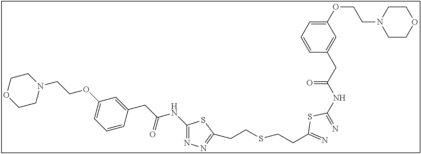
C1(NC(CC2=CC(OCCN3CCOCC3)=CC=C2)=O)=NN=C(CCSCCC(=N)SC(=N)NC(CC2=CC(OCCN3CCOCC3)=CC=C2)=O)S1
